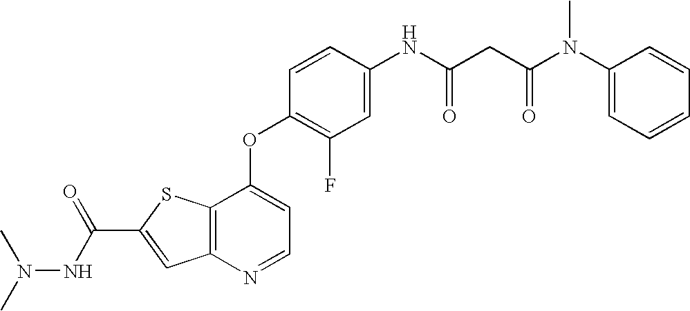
CN(C)NC(C1=CC2=C(S1)C(OC1=C(F)C=C(NC(CC(N(C3=CC=CC=C3)C)=O)=O)C=C1)=CC=N2)=O
